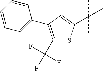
C1(C(F)(F)F)=C(C2=CC=CC=C2)C=C(C(C)(C)C)S1
